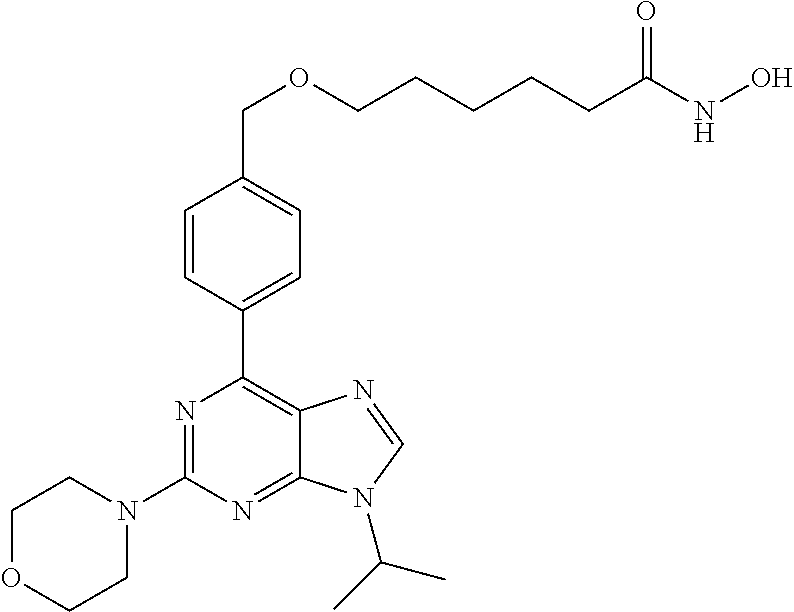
C1=CC(C2=C3C(=NC(N4CCOCC4)=N2)N(C(C)C)C=N3)=CC=C1COCCCCCC(NO)=O
